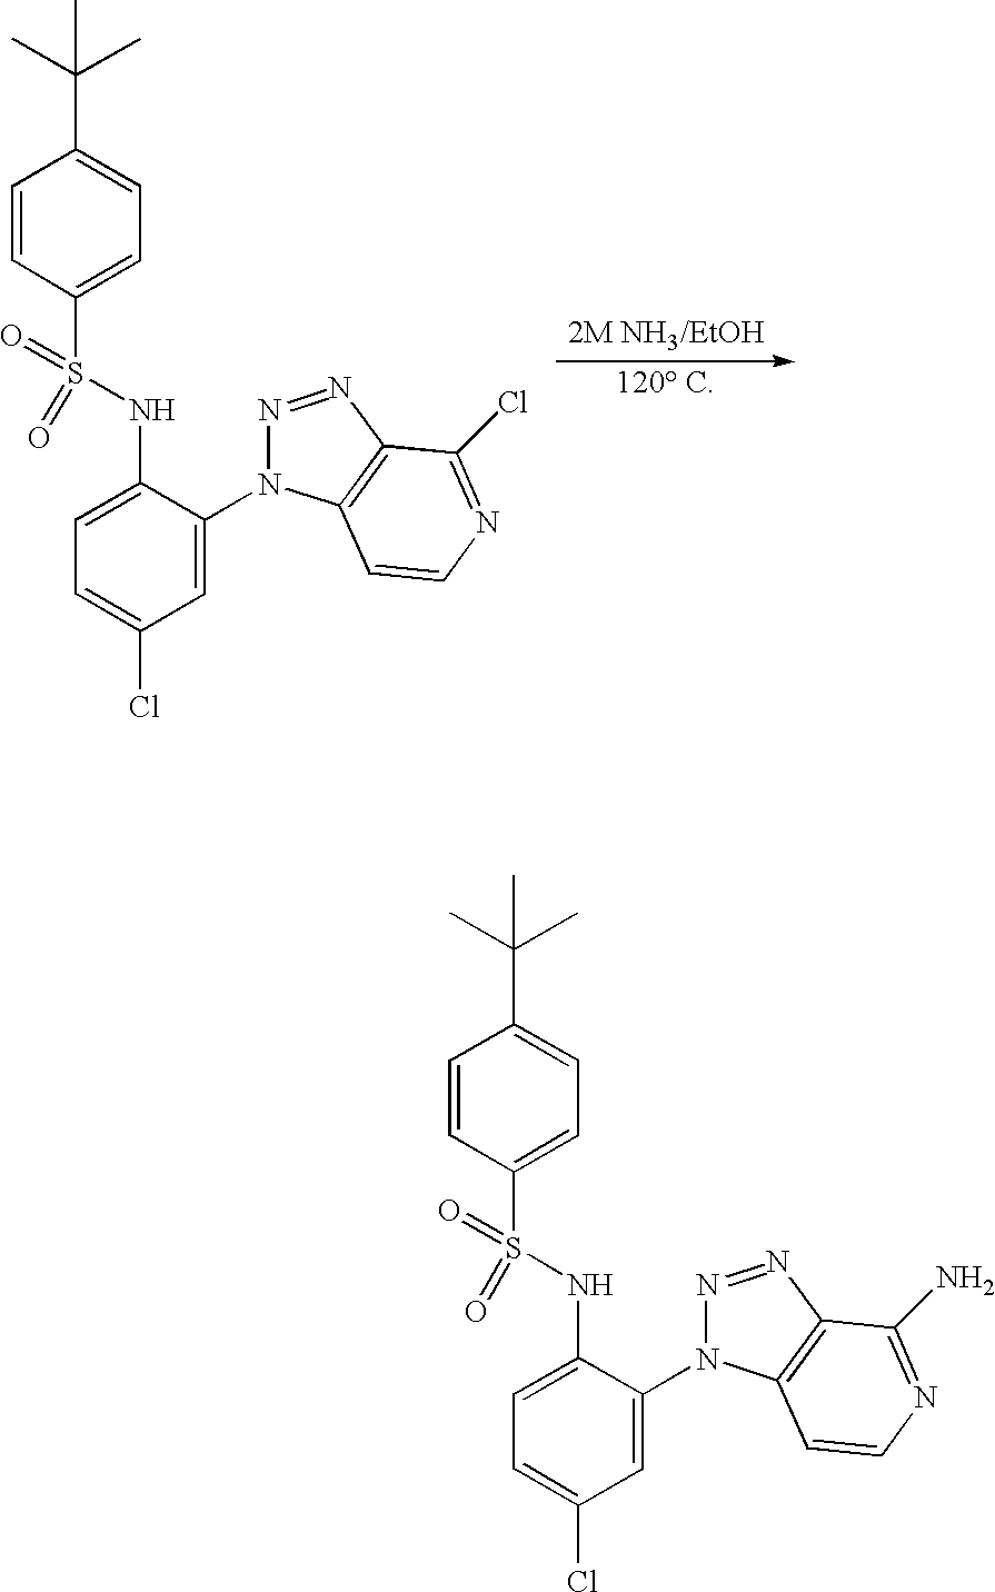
C(C1=CC=C(S(NC2=CC=C(Cl)C=C2N2N=NC3=C2C=CN=C3Cl)(=O)=O)C=C1)(C)(C)C.C(C1=CC=C(S(NC2=CC=C(Cl)C=C2N2N=NC3=C2C=CN=C3N)(=O)=O)C=C1)(C)(C)C
